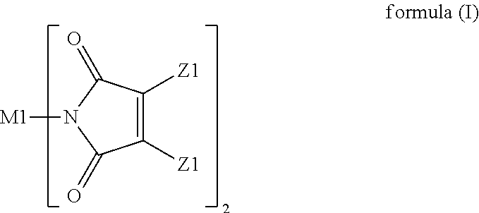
C1([Z1])=C([Z1])C(=O)N([M1])C1=O
